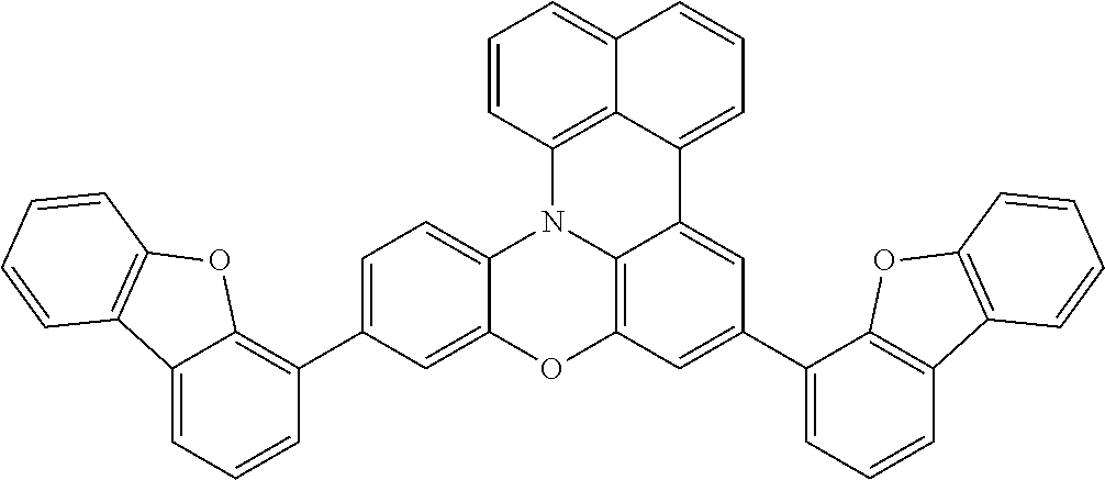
C1=CC2=C3C(=C1)C=CC=C3C1=CC(C3=CC=CC4=C3OC3=C4C=CC=C3)=CC3=C1N2C1=CC=C(C2=C4C(=CC=C2)C2=C(O4)C=CC=C2)C=C1O3
